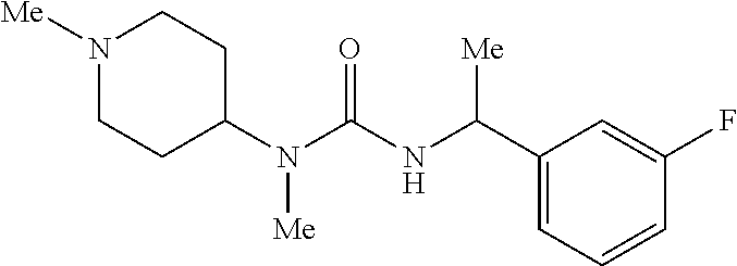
N1([Me])CCC(N(C(=O)NC(C2=CC=CC(F)=C2)[Me])[Me])CC1
